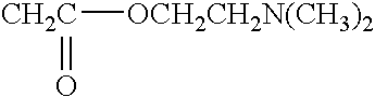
[CH2C]([OCH2CH2N(CH3)2])=O
